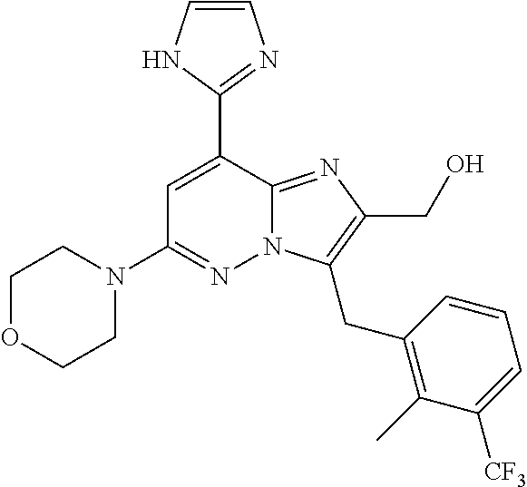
N12C(=NC(CO)=C1CC1=C(C)C([CF3])=CC=C1)C(C1=NC=CN1)=CC(N1CCOCC1)=N2
